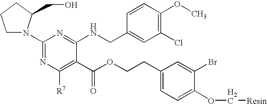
C1(N2CCCC2CO)=NC([R7])=C(C(OCCC2=CC=C(OC[Resin])C(Br)=C2)=O)C(NCC2=CC(Cl)=C(OC)C=C2)=N1
